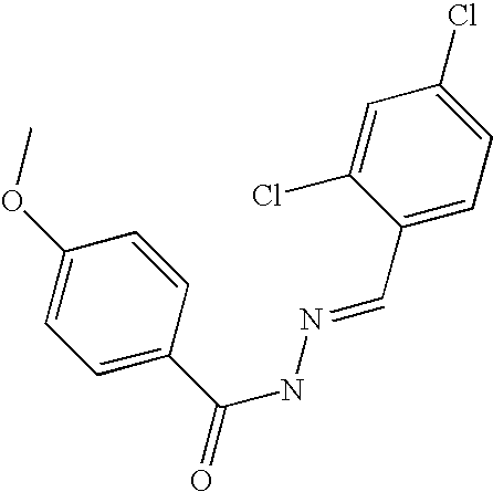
C1=C(OC)C=CC(C(NN=CC2=CC=C(Cl)C=C2Cl)=O)=C1
